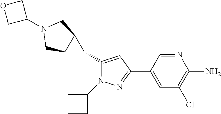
C1(C2C3C2CN(C2COC2)C3)=CC(C2=CC(Cl)=C(N)N=C2)=NN1C1CCC1
